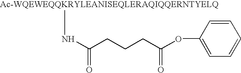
[Ac-WQEWEQQKRYLEANISEQLERAQIQQERNTYELQ]NC(CCCC(OC1=CC=CC=C1)=O)=O
